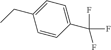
CCC1=CC=C(C(F)(F)F)C=C1
